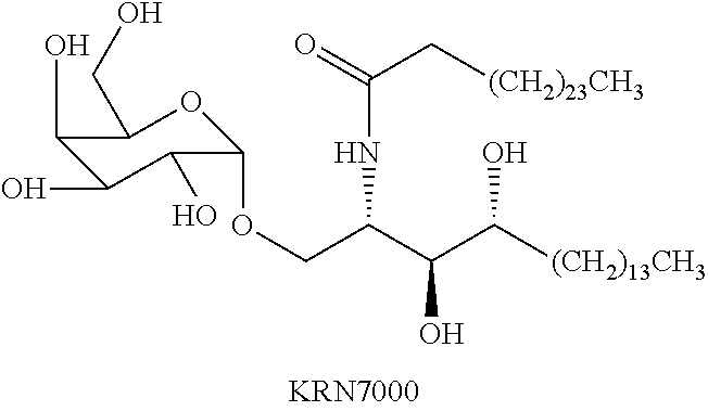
C1(OCC(C(C([(CH2)13CH3])O)O)NC(C[(CH2)23CH3])=O)OC(CO)C(O)C(O)C1O
